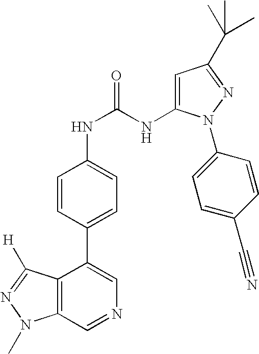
C12=C(C=NC=C1C1=CC=C(NC(NC3=CC(C(C)(C)C)=NN3C3=CC=C(C#N)C=C3)=O)C=C1)N(C)N=C2[H]
